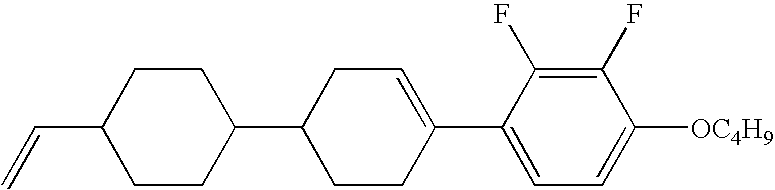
C1(F)=C(F)C(C2=CCC(C3CCC(C=C)CC3)CC2)=CC=C1[OC4H9]
